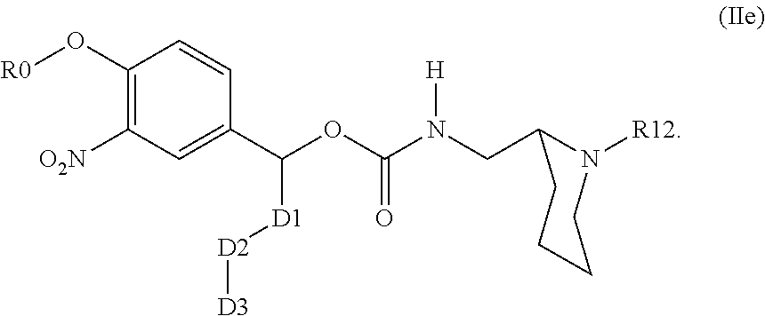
C1(O[R0])=C([O2N])C=C(C(OC(N(CC2N([R12])CCCC2)[H])=O)[D1][D2][D3])C=C1
